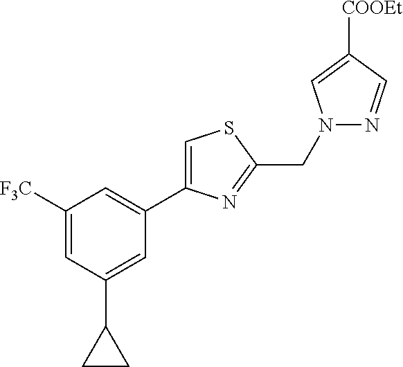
C1([F3C])=CC(C2CC2)=CC(C2=CSC(CN3N=CC([COOEt])=C3)=N2)=C1
